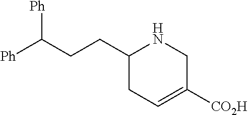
C1(CCC([Ph])[Ph])CC=C([CO2H])CN1
